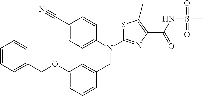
C1(C#N)=CC=C(N(CC2=CC(OCC3=CC=CC=C3)=CC=C2)C2=NC(C(=O)NS(C)(=O)=O)=C(C)S2)C=C1
